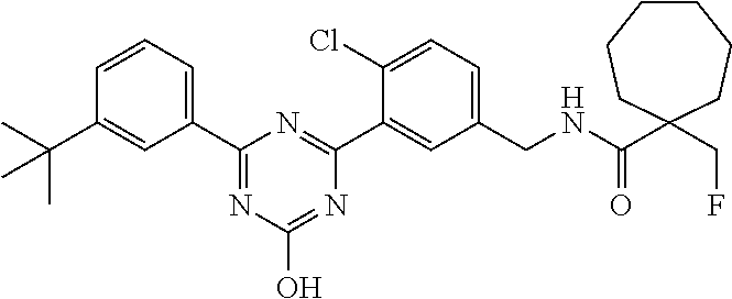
C1(CNC(C2(CF)CCCCCC2)=O)=CC=C(Cl)C(C2=NC(C3=CC=CC(C(C)(C)C)=C3)=NC(O)=N2)=C1
